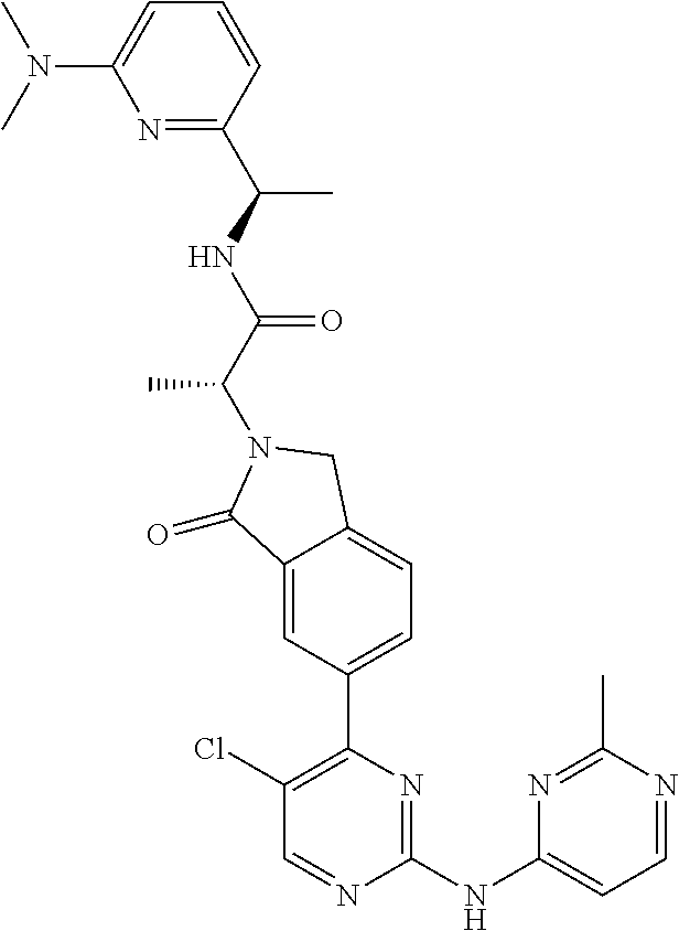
C1(=O)C2=CC(C3=C(Cl)C=NC(NC4=CC=NC(C)=N4)=N3)=CC=C2CN1C(C(NC(C1=NC(N(C)C)=CC=C1)C)=O)C
